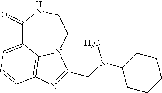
C1(=O)C2=CC=CC3=C2N(CCN1)C(CN(C1CCCCC1)C)=N3
